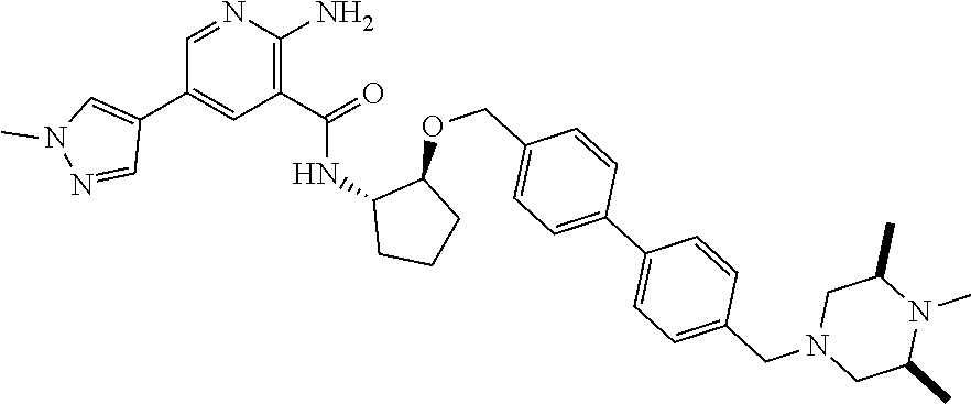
C1=NC(N)=C(C(=O)NC2CCCC2OCC2=CC=C(C3=CC=C(CN4CC(C)N(C)C(C)C4)C=C3)C=C2)C=C1C1=CN(C)N=C1
